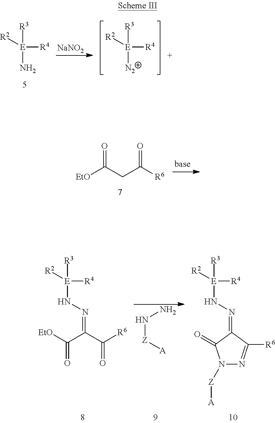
[R3][E]([R4])([R2])N.[NaNO2].[R3][E]([R4])([R2])[N2].[EtO]C(CC([R6])=O)=O.[R3][E]([R4])([R2])NN=C(C([R6])=O)C([EtO])=O.N([Z][A])N.[R3][E]([R4])([R2])NN=C1C(=O)N([Z][A])N=C1[R6]
